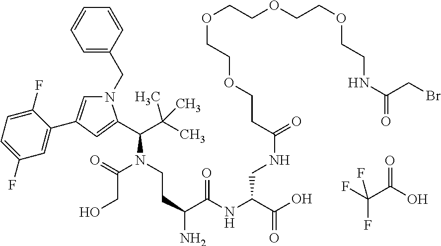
N1(CC2=CC=CC=C2)C=C(C2=CC(F)=CC=C2F)C=C1C(C(C)(C)C)N(CCC(N)C(NC(C(O)=O)CNC(CCOCCOCCOCCOCCNC(=O)CBr)=O)=O)C(=O)CO.FC(F)(C(O)=O)F
